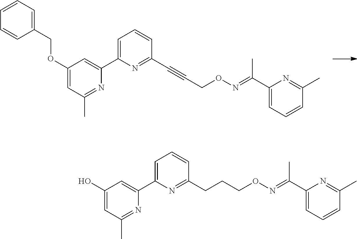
C(CON=C(C1=CC=CC(C)=N1)C)#CC1=NC(C2=CC(OCC3=CC=CC=C3)=CC(C)=N2)=CC=C1.C(ON=C(C1=CC=CC(C)=N1)C)CCC1=NC(C2=CC(O)=CC(C)=N2)=CC=C1
